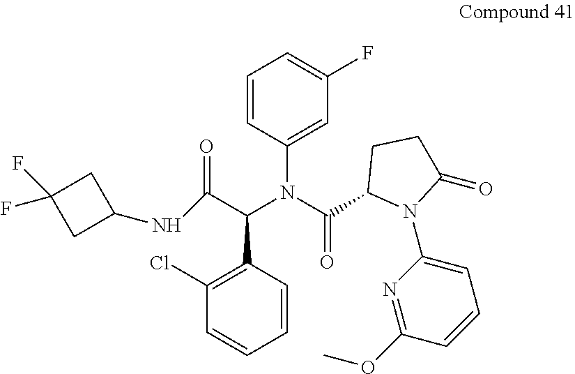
C1=CC(N(C(C2N(C3=CC=CC(OC)=N3)C(=O)CC2)=O)C(C2=C(Cl)C=CC=C2)C(NC2CC(F)(F)C2)=O)=CC(F)=C1
